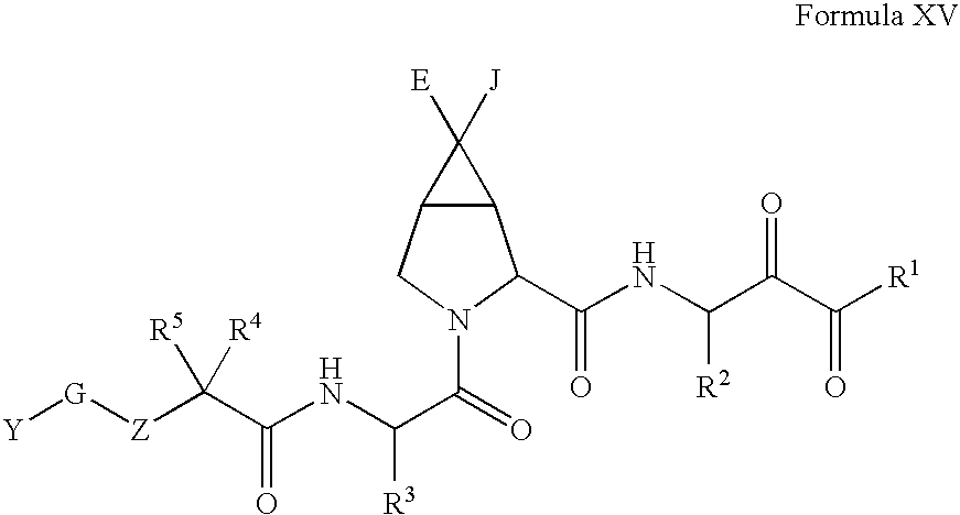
C12C(CN(C(=O)C(NC(C([Z][G][Y])([R5])[R4])=O)[R3])C1C(NC(C(C([R1])=O)=O)[R2])=O)C2([E])[J]
